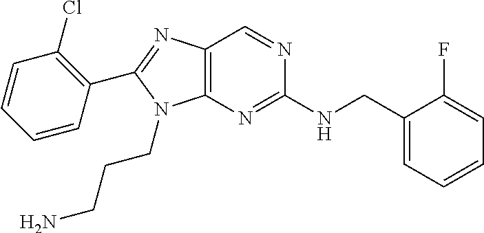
C1=CC(C2=NC3=C(N2CCCN)N=C(NCC2=CC=CC=C2F)N=C3)=C(Cl)C=C1
